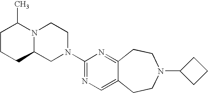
N12C(CN(C3=NC=C4C(=N3)CCN(C3CCC3)CC4)CC1)CCCC2C
